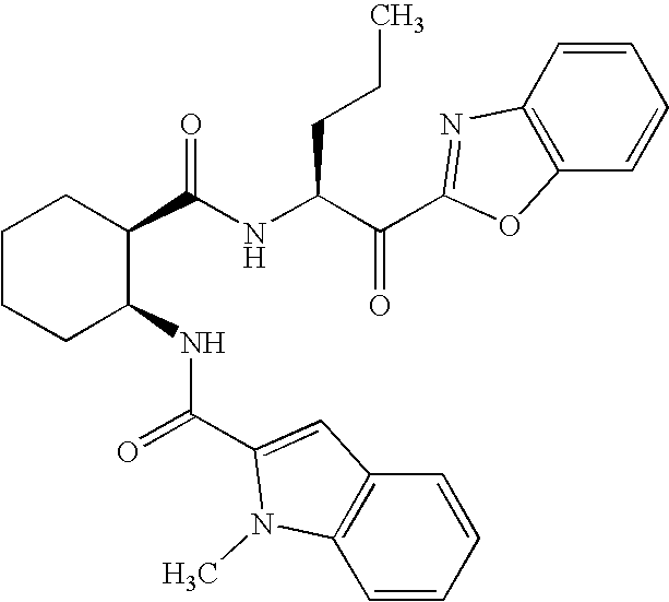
C1CCC(NC(=O)C2=CC3=C(C=CC=C3)N2C)C(C(NC(C(=O)C2=NC3=C(C=CC=C3)O2)CCC)=O)C1
